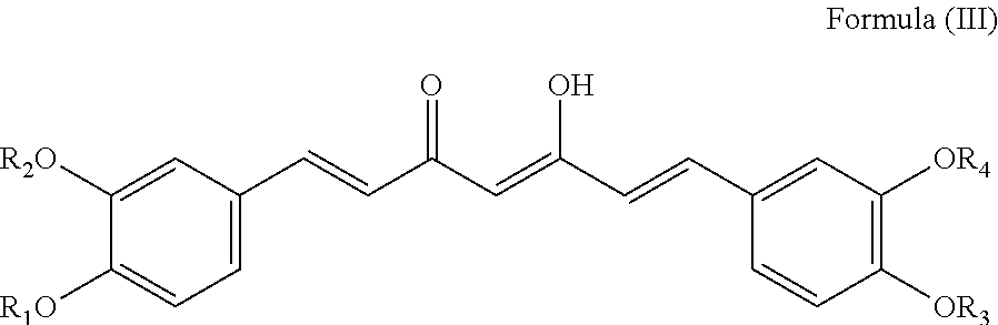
C1([R2O])=CC(C=CC(C=C(C=CC2=CC([OR4])=C([OR3])C=C2)O)=O)=CC=C1[R1O]
